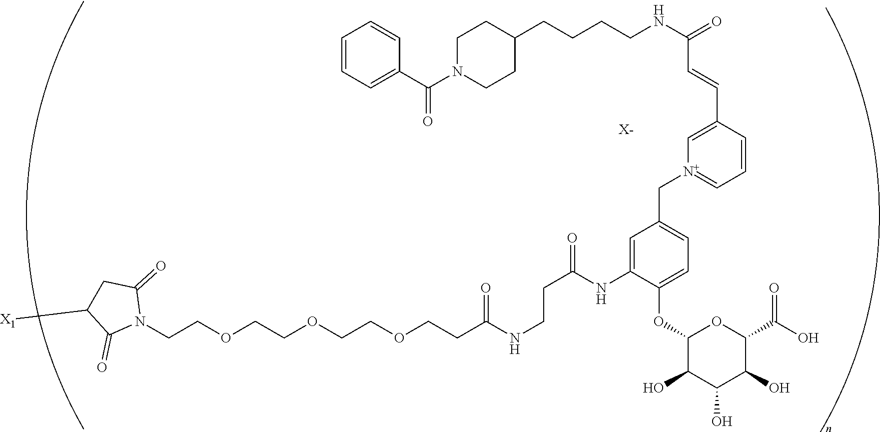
C(COCCOCCOCCC(NCCC(=O)NC1=CC(C[N+]2=CC=CC(C=CC(NCCCCC3CCN(C(C4=CC=CC=C4)=O)CC3)=O)=C2)=CC=C1OC1C(O)C(O)C(O)C(C(O)=O)O1)=O)N1C(=O)CC([X1])C1=O.[X-]
